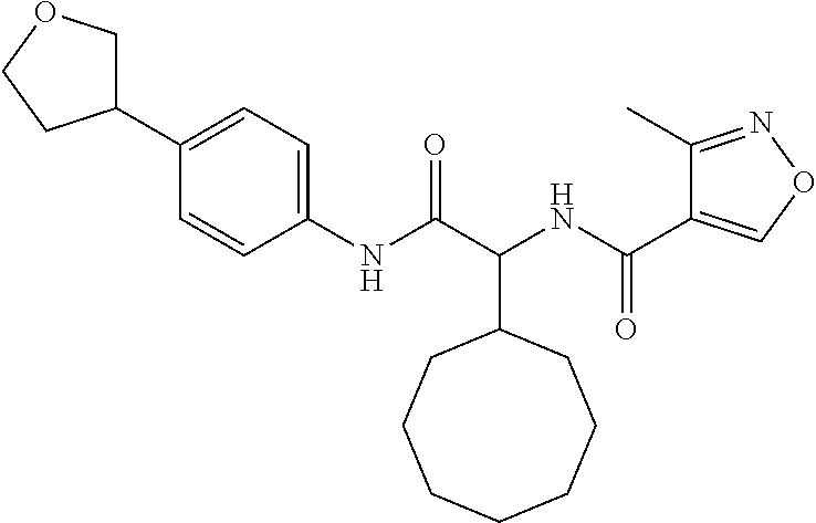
C(C1CCCCCCC1)(NC(C1=CON=C1C)=O)C(=O)NC1=CC=C(C2COCC2)C=C1
